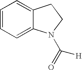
C1=CC=C2C(=C1)CCN2C([H])=O
